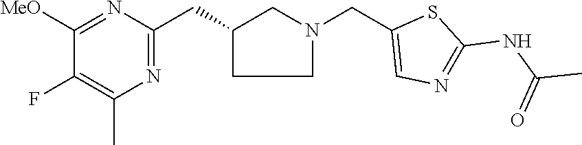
C1C(CC2=NC(C)=C(F)C([MeO])=N2)CN(CC2=CN=C(NC(C)=O)S2)C1
